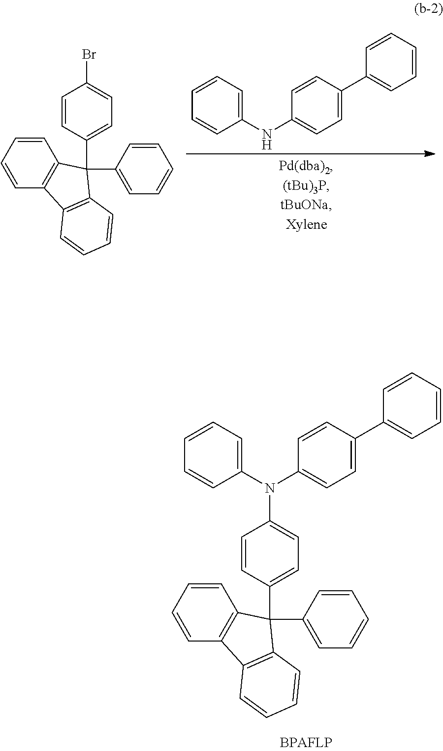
C1=CC=CC2=C1C(C1=CC=CC=C1)(C1=CC=C(Br)C=C1)C1=C2C=CC=C1.C1=CC=CC(NC2=CC=C(C3=CC=CC=C3)C=C2)=C1.C1=CC=CC2=C1C(C1=CC=CC=C1)(C1=CC=C(N(C3=CC=CC=C3)C3=CC=C(C4=CC=CC=C4)C=C3)C=C1)C1=C2C=CC=C1
